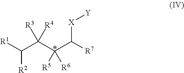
[R1]C(C(C(C([R7])[X][Y])([R5])[R6])([R3])[R4])[R2]
